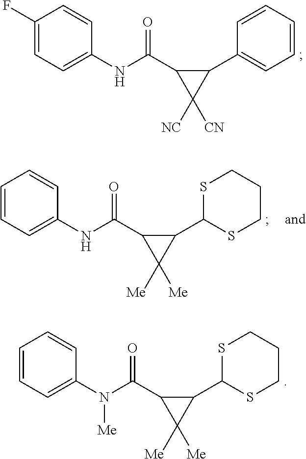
C1=CC=C(NC(C2C(C3SCCCS3)C2([Me])[Me])=O)C=C1.C1=CC=C(N(C(C2C(C3SCCCS3)C2([Me])[Me])=O)[Me])C=C1.C1(F)=CC=C(NC(C2C(C3=CC=CC=C3)C2([NC])[CN])=O)C=C1
